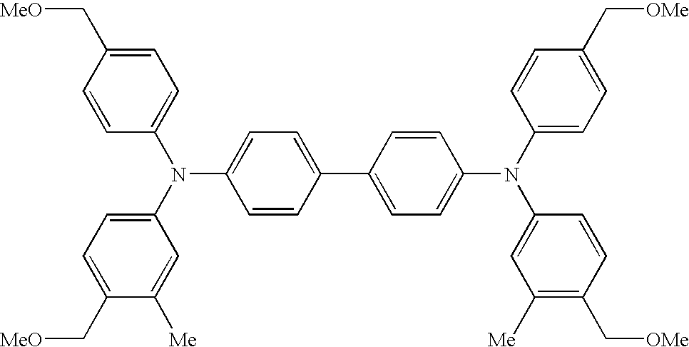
C1=CC(C2=CC=C(N(C3=CC=C(C[MeO])C=C3)C3=CC=C(C[MeO])C([Me])=C3)C=C2)=CC=C1N(C1=CC=C(C[OMe])C=C1)C1=CC([Me])=C(C[OMe])C=C1
